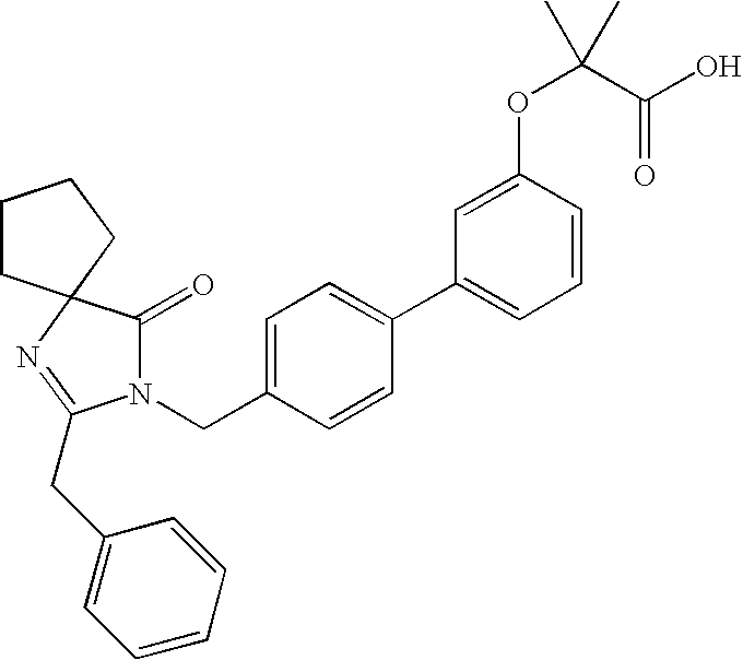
N1(CC2=CC=C(C3=CC=CC(OC(C(O)=O)(C)C)=C3)C=C2)C(=O)C2(N=C1CC1=CC=CC=C1)CCCC2
